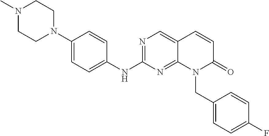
C1(N2CCN(C)CC2)=CC=C(NC2=NC=C3C(=N2)N(CC2=CC=C(F)C=C2)C(=O)C=C3)C=C1
